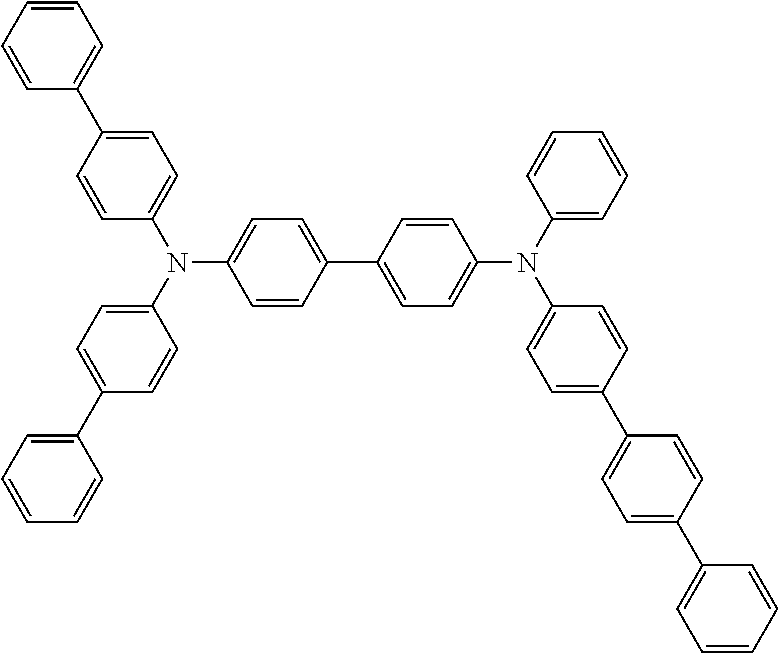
C1=CC=C(C2=CC=C(N(C3=CC=C(C4=CC=CC=C4)C=C3)C3=CC=C(C4=CC=C(N(C5=CC=CC=C5)C5=CC=C(C6=CC=C(C7=CC=CC=C7)C=C6)C=C5)C=C4)C=C3)C=C2)C=C1
